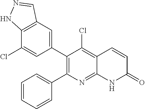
C12=C(C=C(C3=C(C4=CC=CC=C4)N=C4C(=C3Cl)C=CC(=O)N4)C=C1Cl)C=NN2
